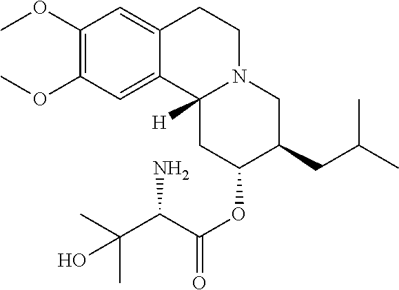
C1(OC)=C(OC)C=C2C(=C1)CCN1C2([H])CC(OC(C(C(C)(C)O)N)=O)C(CC(C)C)C1
